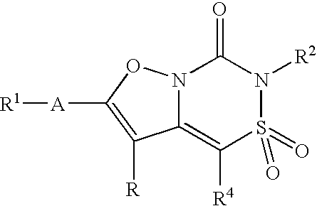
N12C(=C([R4])S(=O)(=O)N([R2])C1=O)C([R])=C([A][R1])O2
